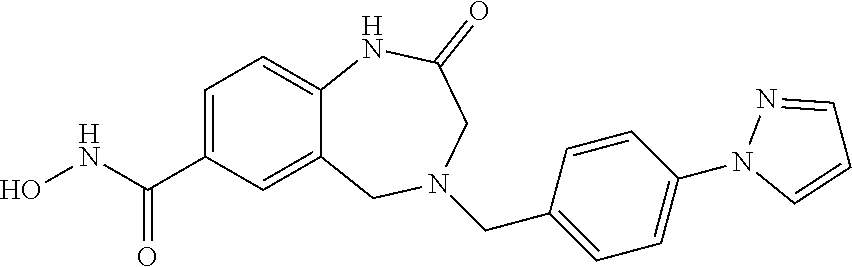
C1=C(C(NO)=O)C=C2C(=C1)NC(=O)CN(CC1=CC=C(N3C=CC=N3)C=C1)C2
